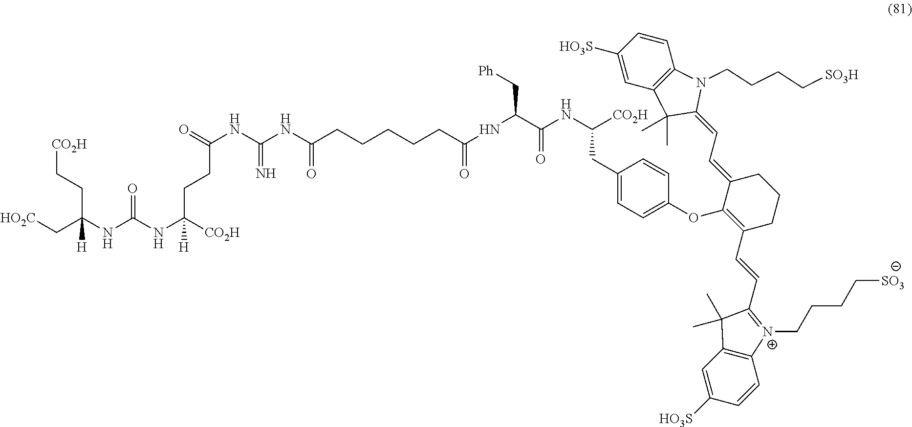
O=C(NC(NC(CCCCCC(NC(C(NC([CO2H])CC1=CC=C(OC2=C(C=CC3=[N+](CCCC[SO3])C4=C(C3(C)C)C=C([HO3S])C=C4)CCCC2=CC=C2N(CCCC[SO3H])C3=C(C2(C)C)C=C([HO3S])C=C3)C=C1)=O)C[Ph])=O)=O)=N)CCC(NC(NC(C[HO2C])(CC[CO2H])[H])=O)([CO2H])[H]
